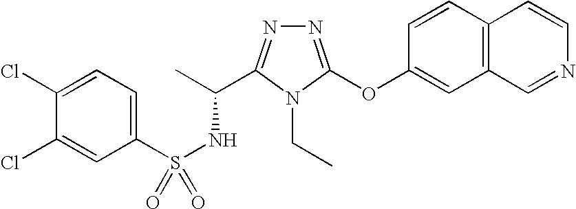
N1=C(OC2=CC3=C(C=C2)C=CN=C3)N(CC)C(C(C)NS(=O)(C2=CC=C(Cl)C(Cl)=C2)=O)=N1
